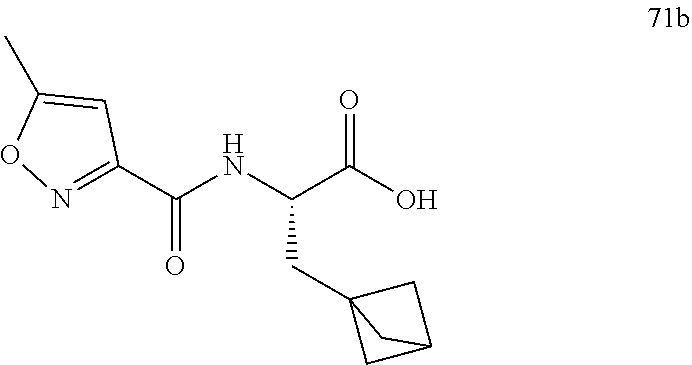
C(NC(C(O)=O)CC12CC(C1)C2)(=O)C1=NOC(C)=C1
